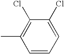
CC1=C(Cl)C(Cl)=CC=C1
